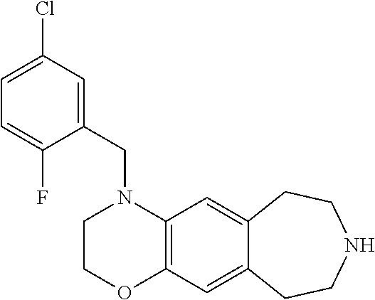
C(N1CCOC2=C1C=C1C(=C2)CCNCC1)C1=CC(Cl)=CC=C1F
